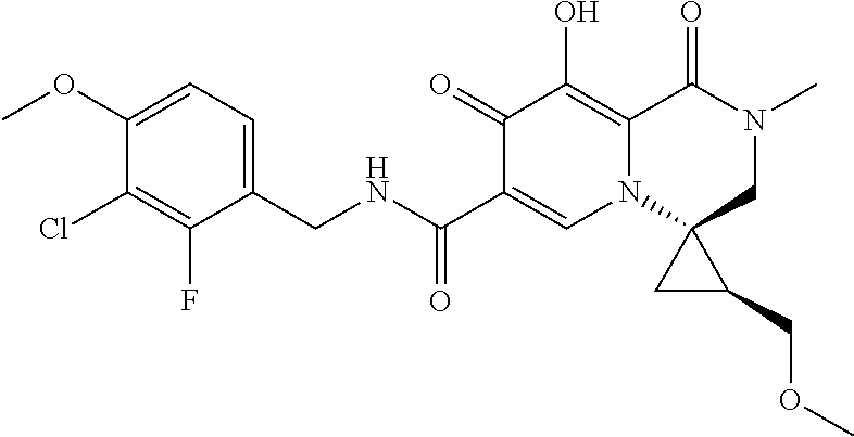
C1(F)=C(Cl)C(OC)=CC=C1CNC(C1=CN2C3(CN(C)C(=O)C2=C(O)C1=O)CC3COC)=O
